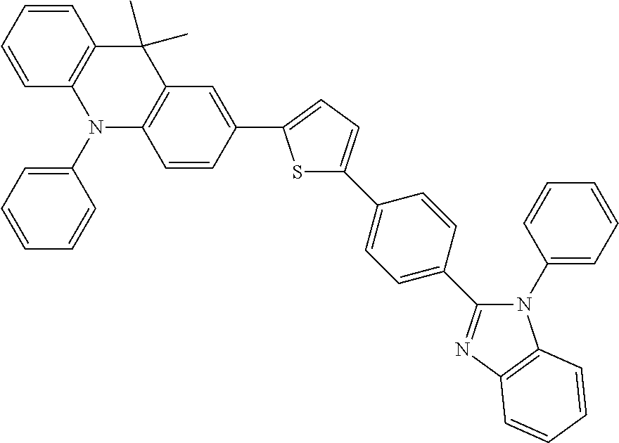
C1(C2=CC=C(C3=CC=C(C4=NC5=C(N4C4=CC=CC=C4)C=CC=C5)C=C3)S2)=CC2=C(C=C1)N(C1=CC=CC=C1)C1=C(C2(C)C)C=CC=C1
